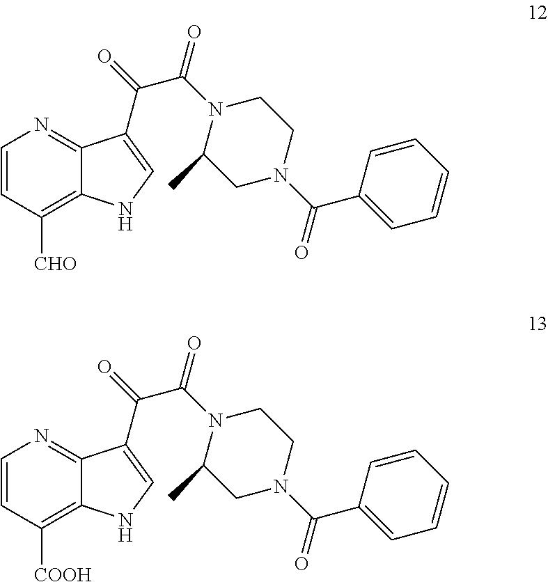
C1=CC([CHO])=C2C(=N1)C(C(=O)C(N1C(C)CN(C(C3=CC=CC=C3)=O)CC1)=O)=CN2.C1=CC([COOH])=C2C(=N1)C(C(=O)C(N1C(C)CN(C(C3=CC=CC=C3)=O)CC1)=O)=CN2
